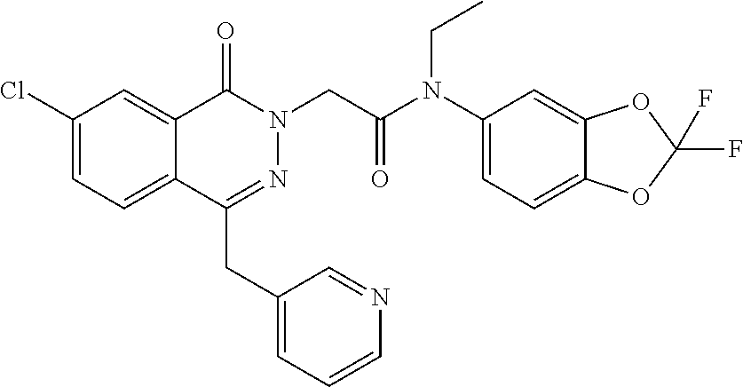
C1(Cl)=CC=C2C(=C1)C(=O)N(CC(N(C1=CC=C3C(=C1)OC(F)(F)O3)CC)=O)N=C2CC1=CC=CN=C1
